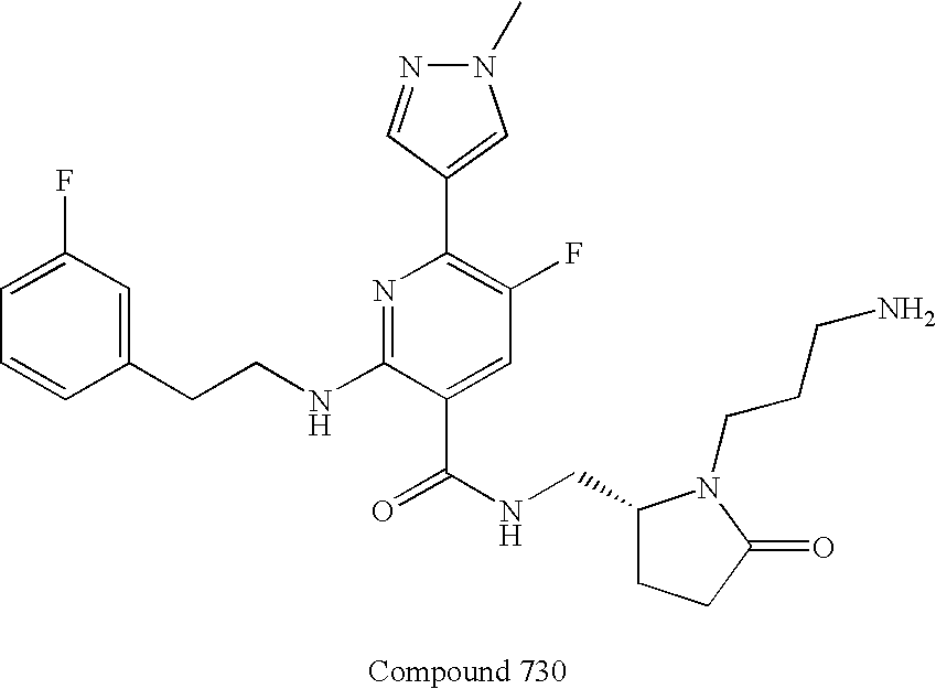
C1=CC(CCNC2=NC(C3=CN(C)N=C3)=C(F)C=C2C(NCC2CCC(=O)N2CCCN)=O)=CC(F)=C1
